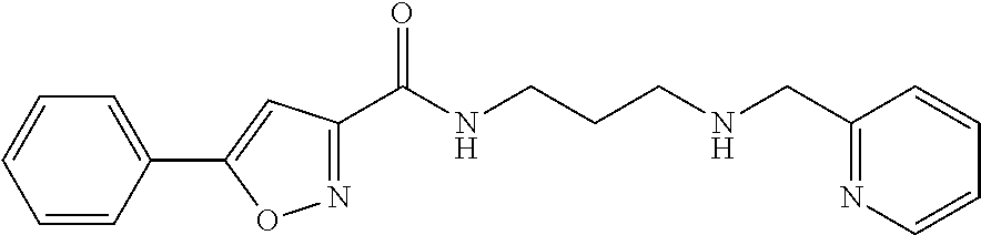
C1=CC(C2=CC(C(NCCCNCC3=NC=CC=C3)=O)=NO2)=CC=C1
